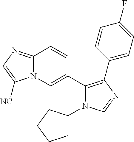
C12=NC=C([NC])N1C=C(C1=C(C3=CC=C(F)C=C3)N=CN1C1CCCC1)C=C2
